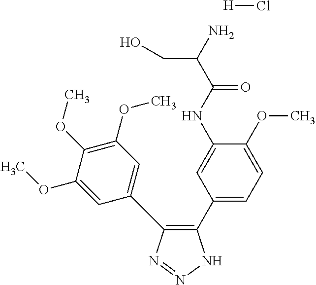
C1(C2=CC=C(OC)C(NC(C(N)CO)=O)=C2)=C(C2=CC(OC)=C(OC)C(OC)=C2)N=NN1.[H]Cl
